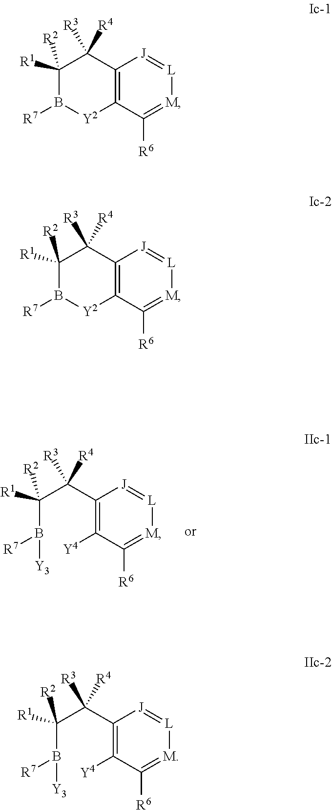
C1(C(C(B([R7])[Y3])([R1])[R2])([R4])[R3])=C([Y4])C([R6])=[M][L]=[J]1.C12=C(C([R6])=[M][L]=[J]1)[Y2]B([R7])C([R1])([R2])C2([R4])[R3].C12=C(C([R6])=[M][L]=[J]1)[Y2]B([R7])C([R1])([R2])C2([R4])[R3].C1(C(C(B([R7])[Y3])([R1])[R2])([R4])[R3])=C([Y4])C([R6])=[M][L]=[J]1
